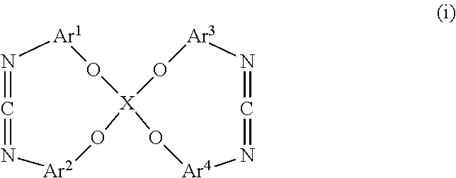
[Ar1]1N=C=N[Ar2]O[X]2(O1)O[Ar3]N=C=N[Ar4]O2
